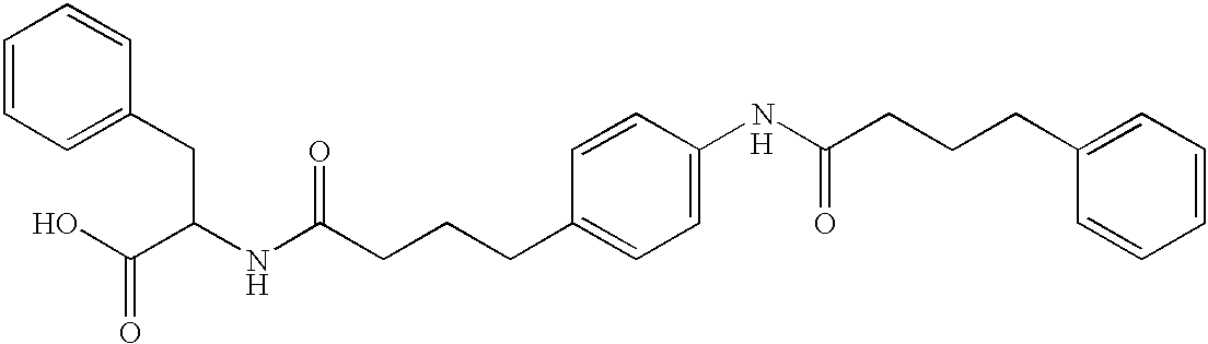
C1=CC=C(CC(NC(=O)CCCC2=CC=C(NC(=O)CCCC3=CC=CC=C3)C=C2)C(O)=O)C=C1.[H]
